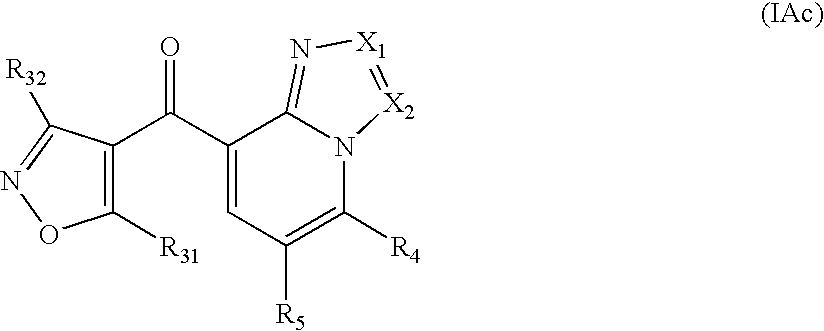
C1(C(=O)C2=C([R31])ON=C2[R32])=CC([R5])=C([R4])N2C1=N[X1]=[X2]2
